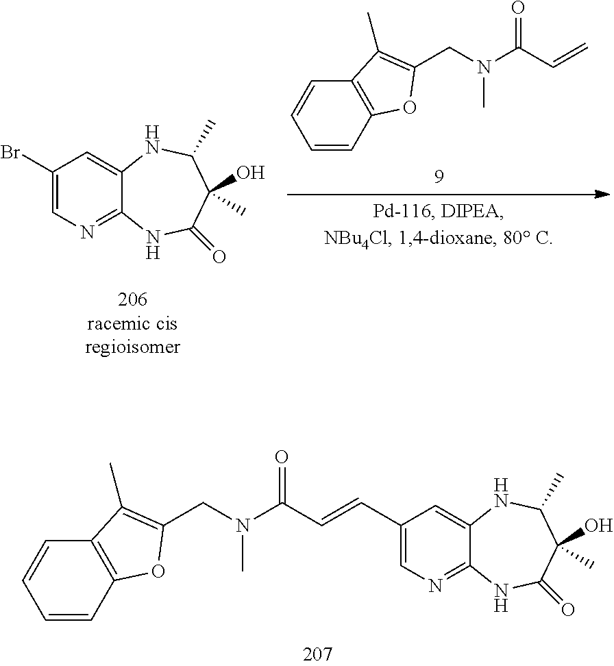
C1(Br)=CN=C2C(=C1)NC(C)C(O)(C)C(=O)N2.C1=CC2=C(C=C1)C(C)=C(CN(C(C=C)=O)C)O2.C1=CC2=C(C=C1)C(C)=C(CN(C(C=CC1=CN=C3C(=C1)NC(C)C(O)(C)C(=O)N3)=O)C)O2
